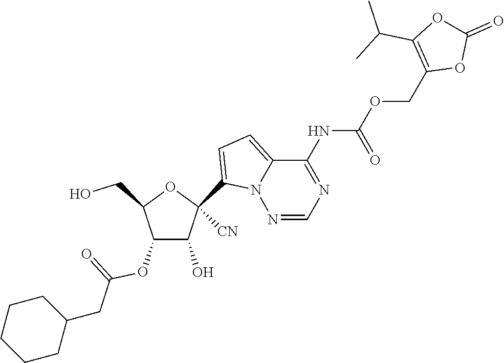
C1(O)C(OC(=O)CC2CCCCC2)C(CO)OC1(C1=CC=C2N1N=CN=C2NC(=O)OCC1=C(C(C)C)OC(=O)O1)[CN]
